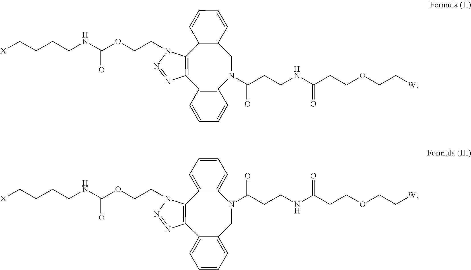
C(CCNC(=O)OCCN1N=NC2=C1C1=C(C=CC=C1)CN(C(CCNC(=O)CCOCC[W])=O)C1=C2C=CC=C1)C[X].C(CCNC(=O)OCCN1N=NC2=C1C1=CC=CC=C1N(C(CCNC(CCOCC[W])=O)=O)CC1=CC=CC=C21)C[X]
